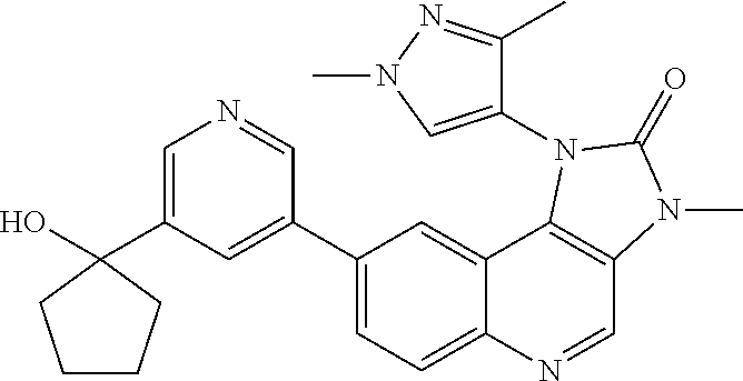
C1(C2=CC(C3(O)CCCC3)=CN=C2)=CC=C2C(=C1)C1=C(C=N2)N(C)C(=O)N1C1=CN(C)N=C1C
